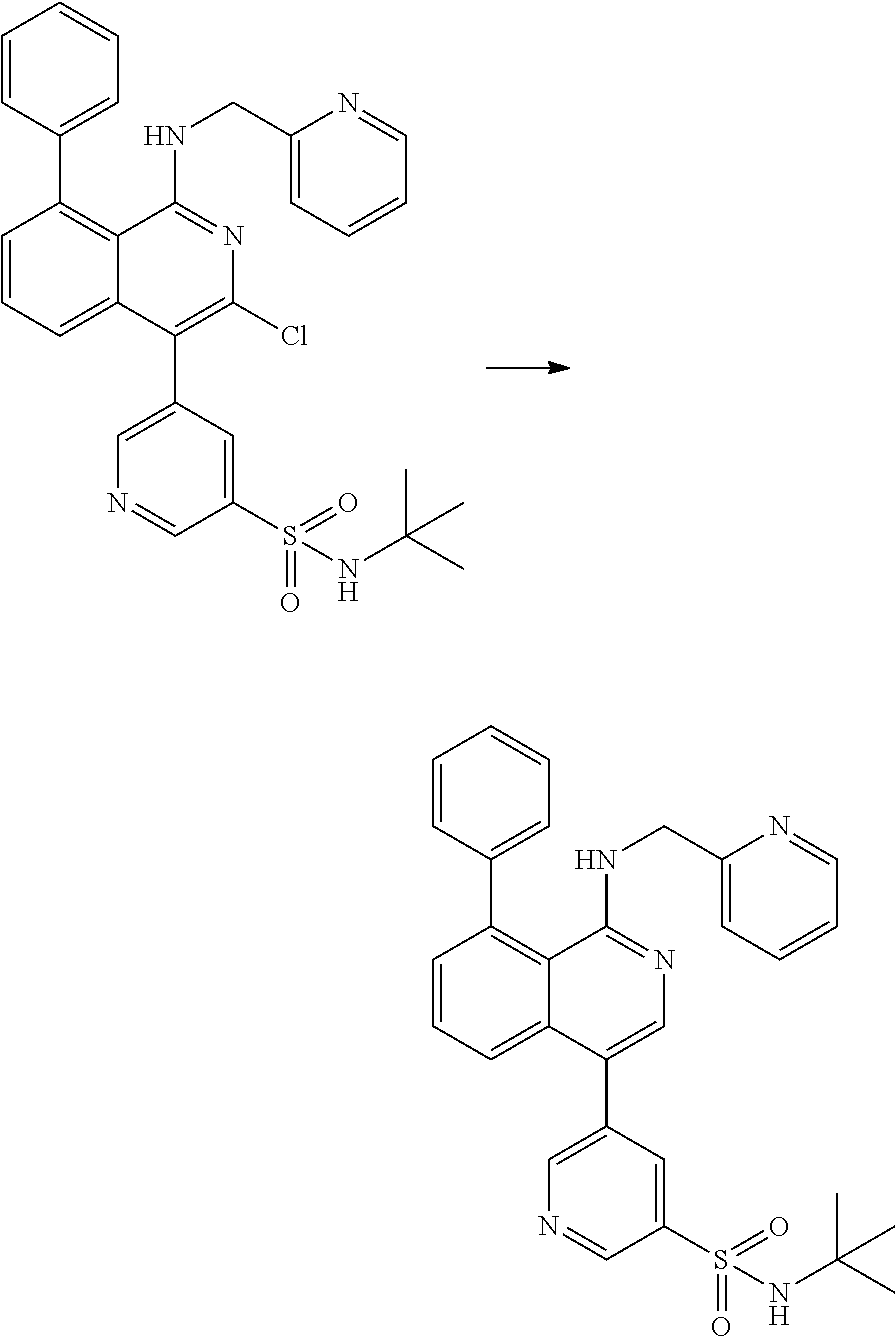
C1=CC(C2=C3C(=CC=C2)C(C2=CN=CC(S(=O)(=O)NC(C)(C)C)=C2)=C(Cl)N=C3NCC2=CC=CC=N2)=CC=C1.C1=CC(C2=C3C(=CC=C2)C(C2=CN=CC(S(=O)(=O)NC(C)(C)C)=C2)=CN=C3NCC2=CC=CC=N2)=CC=C1
